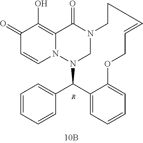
N12CN(C(C3=CC=CC=C3)C3=CC=CC=C3OCC=CCC1)N1C=CC(=O)C(O)=C1C2=O.[R]
